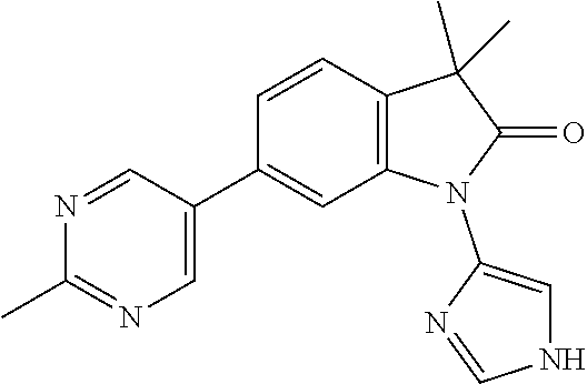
C1(C)=NC=C(C2=CC3=C(C=C2)C(C)(C)C(=O)N3C2=CNC=N2)C=N1
